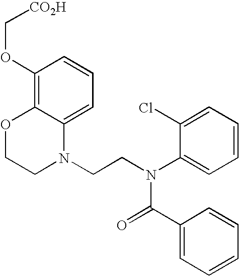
C1=C2C(=C(OC[CO2H])C=C1)OCCN2CCN(C1=CC=CC=C1Cl)C(=O)C1=CC=CC=C1
